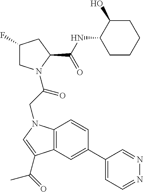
C12=C(C=C(C3=CC=NN=C3)C=C1)C(C(=O)C)=CN2CC(=O)N1CC(F)CC1C(=O)NC1CCCCC1O
